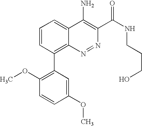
C1(OC)=CC(C2=C3C(=CC=C2)C(N)=C(C(=O)NCCCO)N=N3)=C(OC)C=C1
